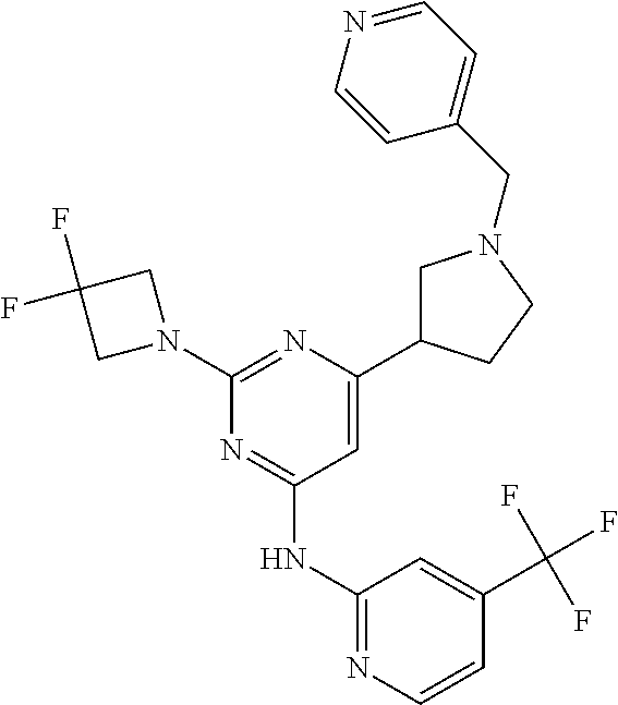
C1=C(C2CN(CC3=CC=NC=C3)CC2)N=C(N2CC(F)(F)C2)N=C1NC1=NC=CC(C(F)(F)F)=C1
